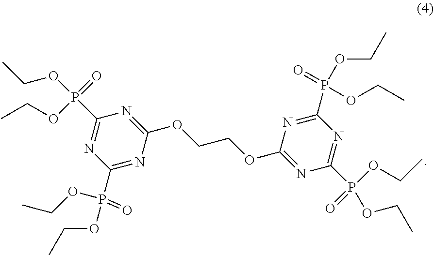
C1(P(=O)(OCC)OCC)=NC(OCCOC2=NC(P(=O)(OCC)OCC)=NC(P(OCC)(=O)OCC)=N2)=NC(P(=O)(OCC)OCC)=N1
